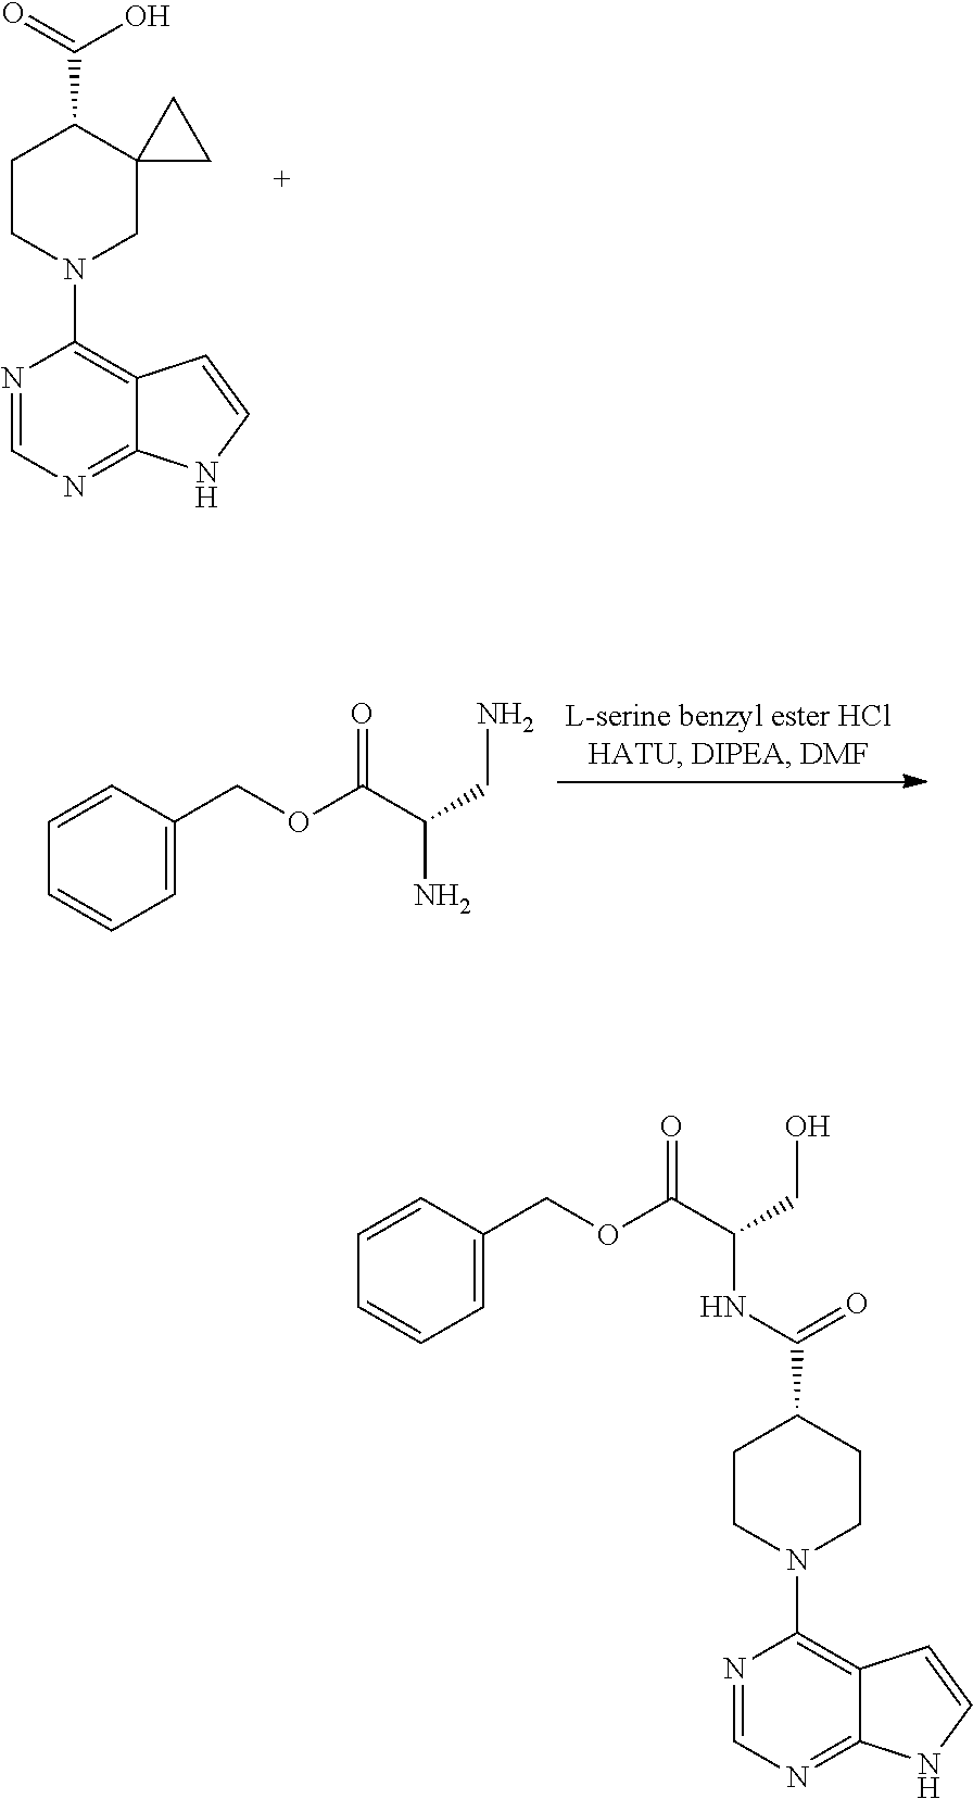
C1CN(C2=C3C(=NC=N2)NC=C3)CC2(C1C(=O)O)CC2.C1=CC(COC(=O)C(CN)N)=CC=C1.C1=CC(COC(=O)C(CO)NC(=O)C2CCN(C3=C4C(=NC=N3)NC=C4)CC2)=CC=C1
